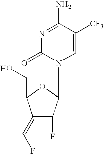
N1=C(N)C([CF3])=CN(C2C(F)C(=CF)C(CO)O2)C1=O
